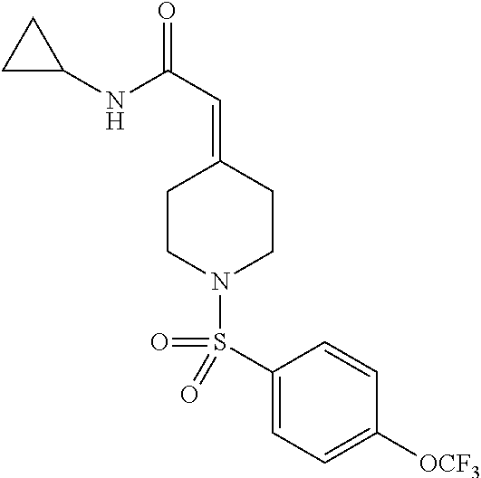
C1(NC(C=C2CCN(S(C3=CC=C([OCF3])C=C3)(=O)=O)CC2)=O)CC1
